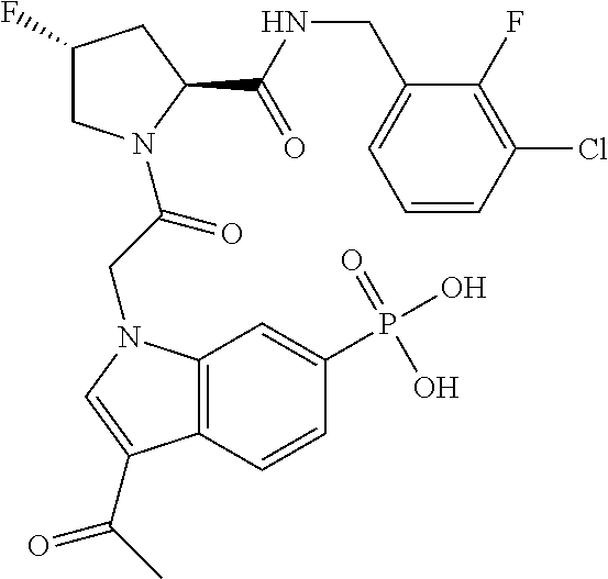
C1(F)CN(C(=O)CN2C3=C(C=CC(P(=O)(O)O)=C3)C(C(C)=O)=C2)C(C(NCC2=CC=CC(Cl)=C2F)=O)C1
